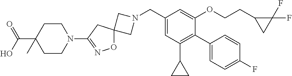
C1N(CC2=CC(C3CC3)=C(C3=CC=C(F)C=C3)C(OCCC3CC3(F)F)=C2)CC12ON=C(N1CCC(C(=O)O)(C)CC1)C2
